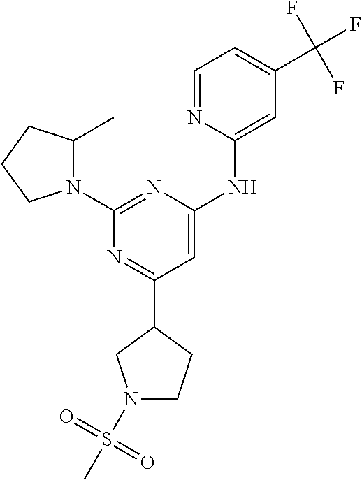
N1=C(C2CN(S(C)(=O)=O)CC2)C=C(NC2=CC(C(F)(F)F)=CC=N2)N=C1N1C(C)CCC1
